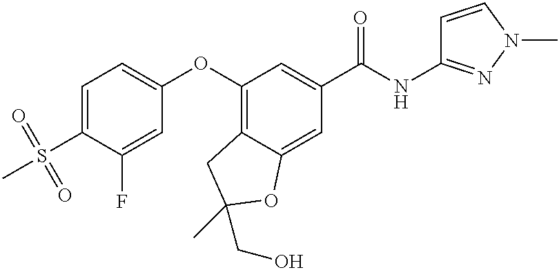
C1=C(S(=O)(C)=O)C(F)=CC(OC2=C3C(=CC(C(NC4=NN(C)C=C4)=O)=C2)OC(CO)(C)C3)=C1
